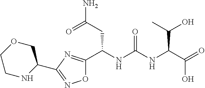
O1C(C(NC(NC(C(=O)O)C(O)C)=O)CC(N)=O)=NC(C2COCCN2)=N1
